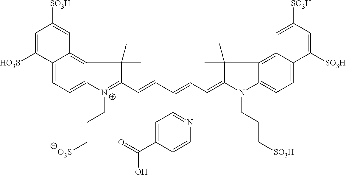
C12=CC=C3C(=C1C=C([SO3H])C=C2[HO3S])C(C)(C)C(C=CC(=CC=C1N(CCC[SO3H])C2=CC=C4C(=C2C1(C)C)C=C([SO3H])C=C4[SO3H])C1=NC=CC(C(O)=O)=C1)=[N+]3CCC[O3S]
